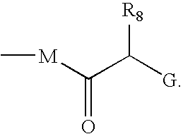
C(C([G])[R8])([M]C)=O
